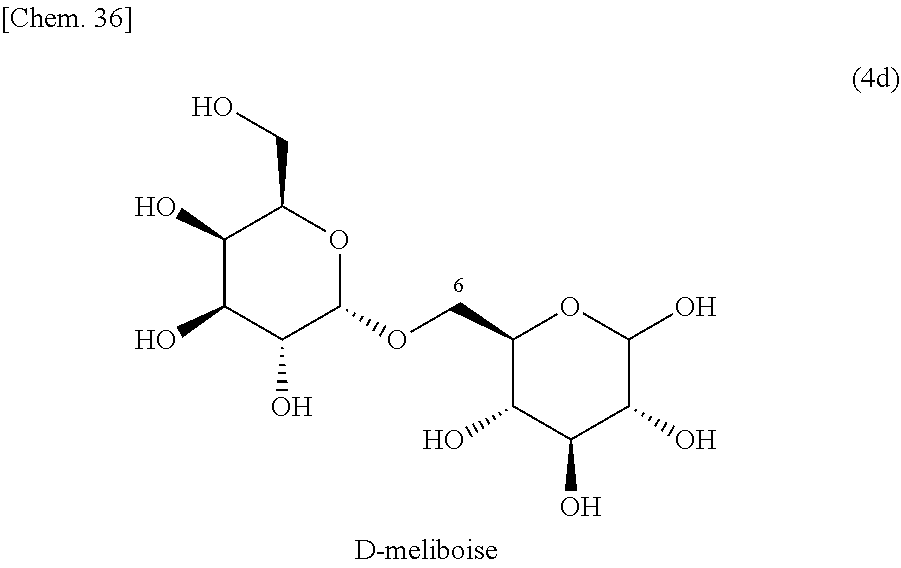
C1(O)C(O)C(O)C(O)OC1COC1OC(CO)C(O)C(O)C1O
